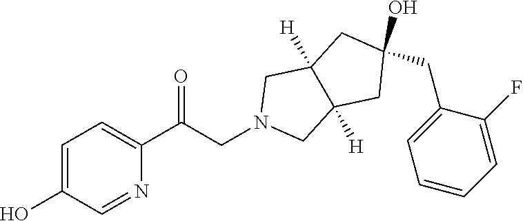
N1(CC(=O)C2=CC=C(O)C=N2)CC2([H])C([H])(C1)CC(CC1=CC=CC=C1F)(O)C2
